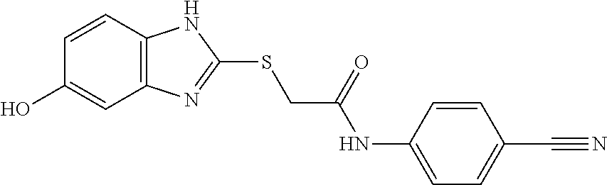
C12=C(C=CC(O)=C1)NC(SCC(NC1=CC=C(C#N)C=C1)=O)=N2
